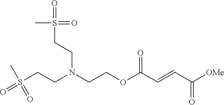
[OMe]C(C=CC(OCCN(CCS(=O)(C)=O)CCS(=O)(=O)C)=O)=O
